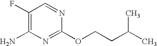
C1(F)=C(N)N=C(OCCC(C)C)N=C1
